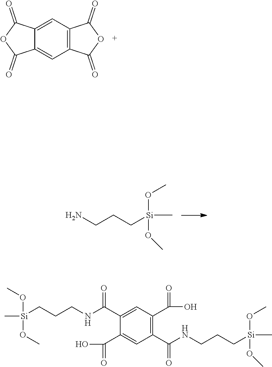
C1=C2C(=O)OC(=O)C2=CC2=C1C(=O)OC2=O.CO[Si](CCCN)(OC)C.CO[Si](OC)(C)CCCNC(C1=CC(C(=O)O)=C(C(NCCC[Si](OC)(OC)C)=O)C=C1C(=O)O)=O
